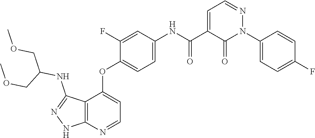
N1=CC=C(C(=O)NC2=CC=C(OC3=CC=NC4=C3C(NC(COC)COC)=NN4)C(F)=C2)C(=O)N1C1=CC=C(F)C=C1
